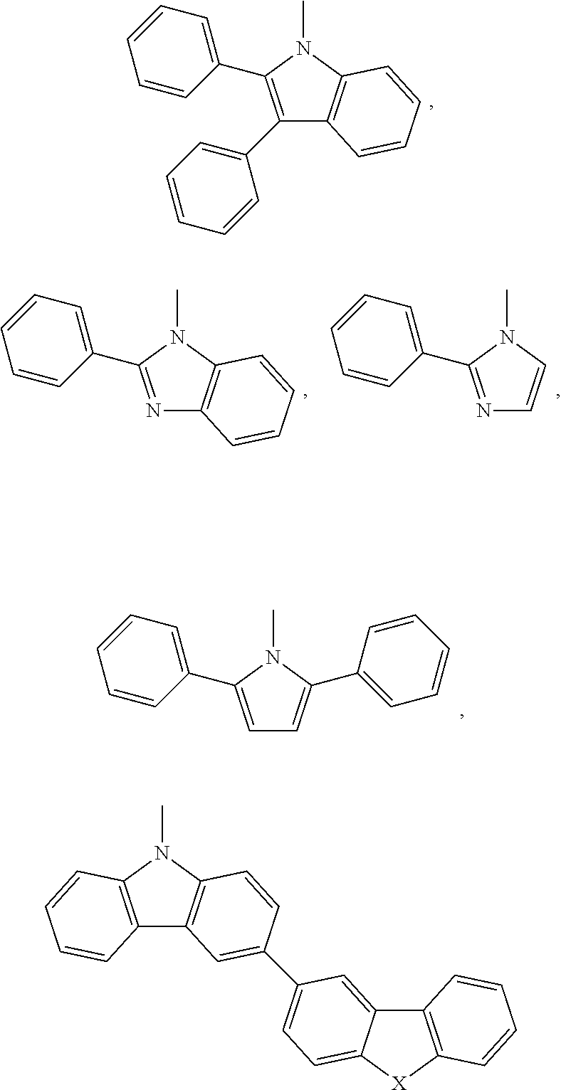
C1(C2=CC=CC=C2)=C(C2=CC=CC=C2)N(C)C2=C1C=CC=C2.N1=C(C2=CC=CC=C2)N(C)C2=C1C=CC=C2.N1=C(C2=CC=CC=C2)N(C)C=C1.C1=C(C2=CC=CC=C2)N(C)C(C2=CC=CC=C2)=C1.C12=C(N(C)C3=C1C=C(C1=CC=C4C(=C1)C1=C([X]4)C=CC=C1)C=C3)C=CC=C2
